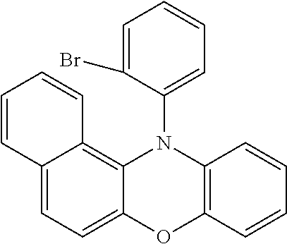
C12=CC=C3C(=C1C=CC=C2)N(C1=CC=CC=C1Br)C1=C(O3)C=CC=C1
